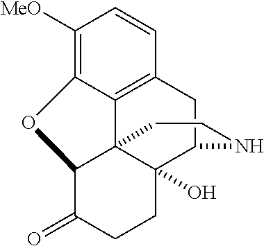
C1([MeO])=C2C3=C(C=C1)CC1C4(O)C3(C(C(=O)CC4)O2)CCN1
